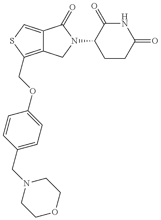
C12=C(COC3=CC=C(CN4CCOCC4)C=C3)SC=C1C(=O)N(C1CCC(=O)NC1=O)C2
